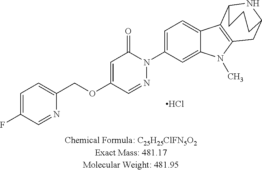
C1=C(N2C(=O)C=C(OCC3=CC=C(F)C=N3)C=N2)C=C2C(=C1)C1=C(N2C)CC2NC1CCC2.Cl
